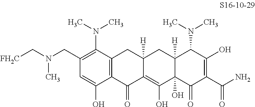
C12=C(C(=O)C3=C(O)C4(O)C([H])(CC3([H])C1)C(N(C)C)C(O)=C(C(N)=O)C4=O)C(O)=CC(CN(C)C[FH2C])=C2N(C)C
